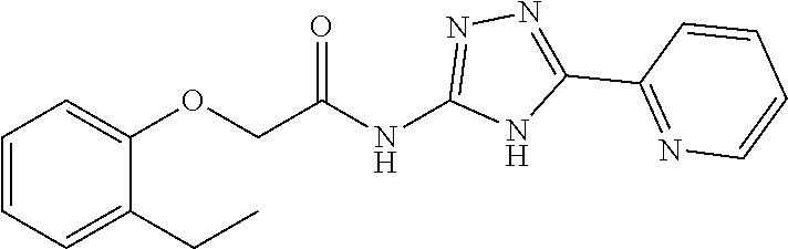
C(NC1=NN=C(C2=NC=CC=C2)N1)(=O)COC1=CC=CC=C1CC
